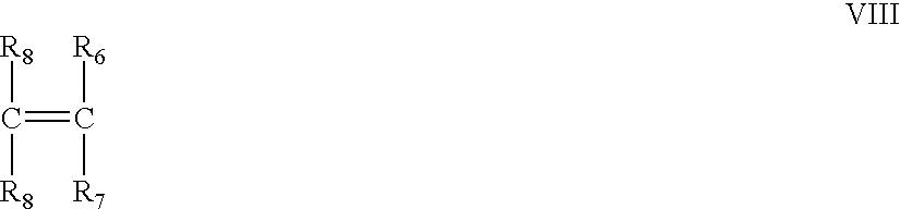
C(=C([R6])[R7])([R8])[R8]
